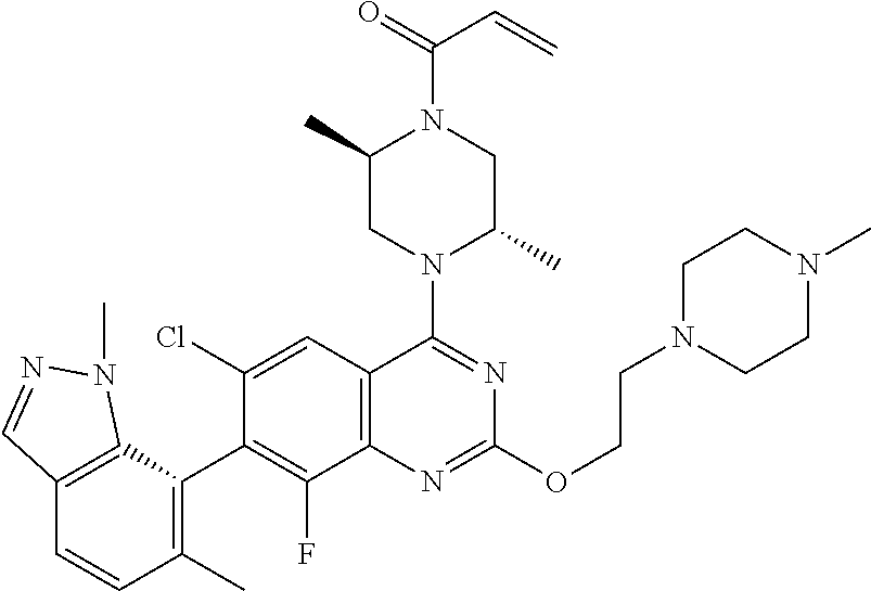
C12=C(C(C3=C(F)C4=C(C=C3Cl)C(N3C(C)CN(C(=O)C=C)C(C)C3)=NC(OCCN3CCN(C)CC3)=N4)=C(C)C=C1)N(C)N=C2
